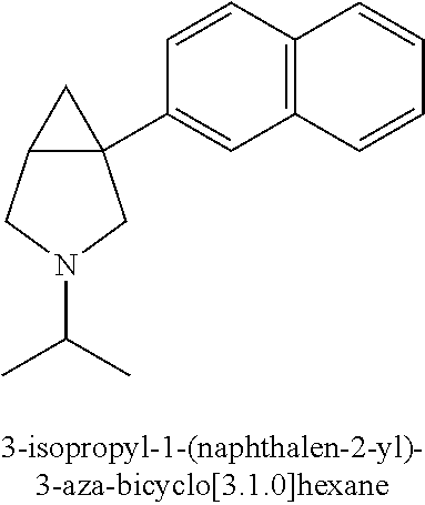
C12C(C3=CC4=C(C=C3)C=CC=C4)(C1)CN(C(C)C)C2
